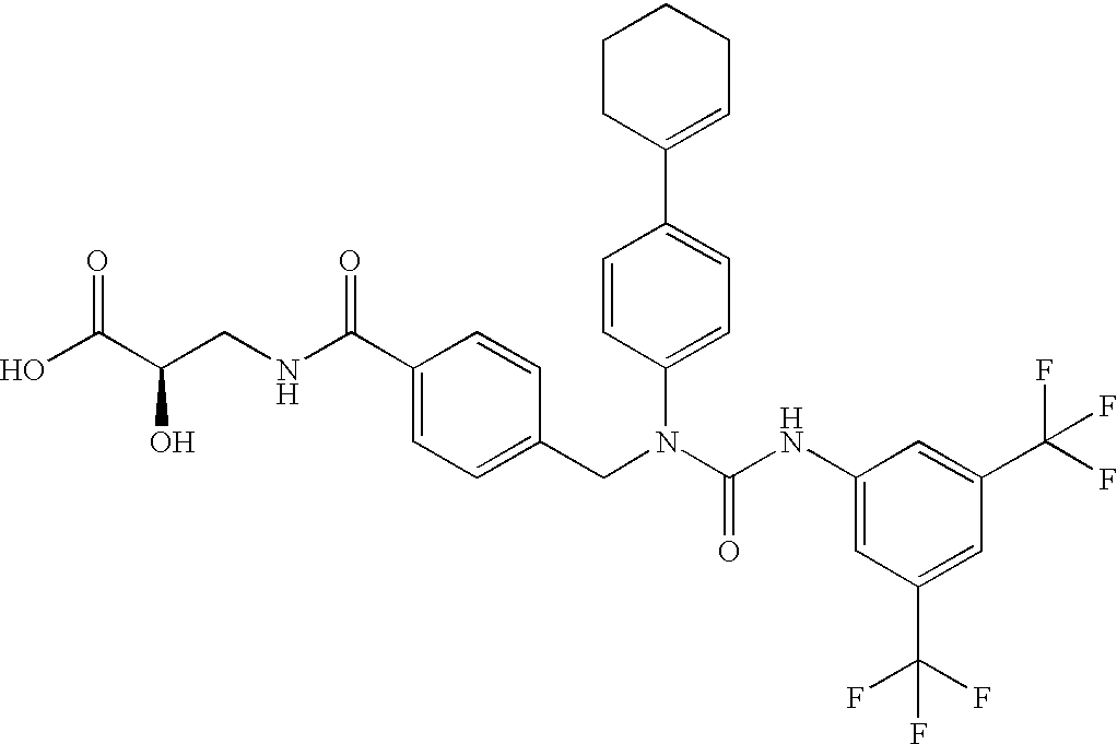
OC(C(CNC(C1=CC=C(CN(C(NC2=CC(C(F)(F)F)=CC(C(F)(F)F)=C2)=O)C2=CC=C(C3=CCCCC3)C=C2)C=C1)=O)O)=O
